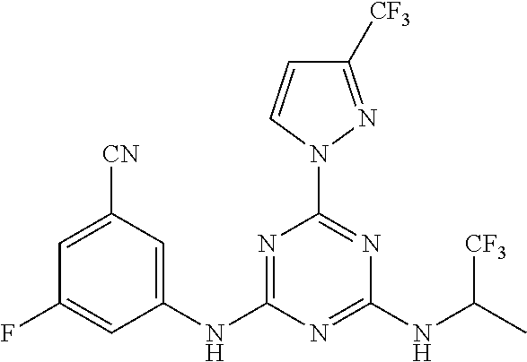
N1=C(NC2=CC([CN])=CC(F)=C2)N=C(NC(C)[CF3])N=C1N1C=CC([CF3])=N1
